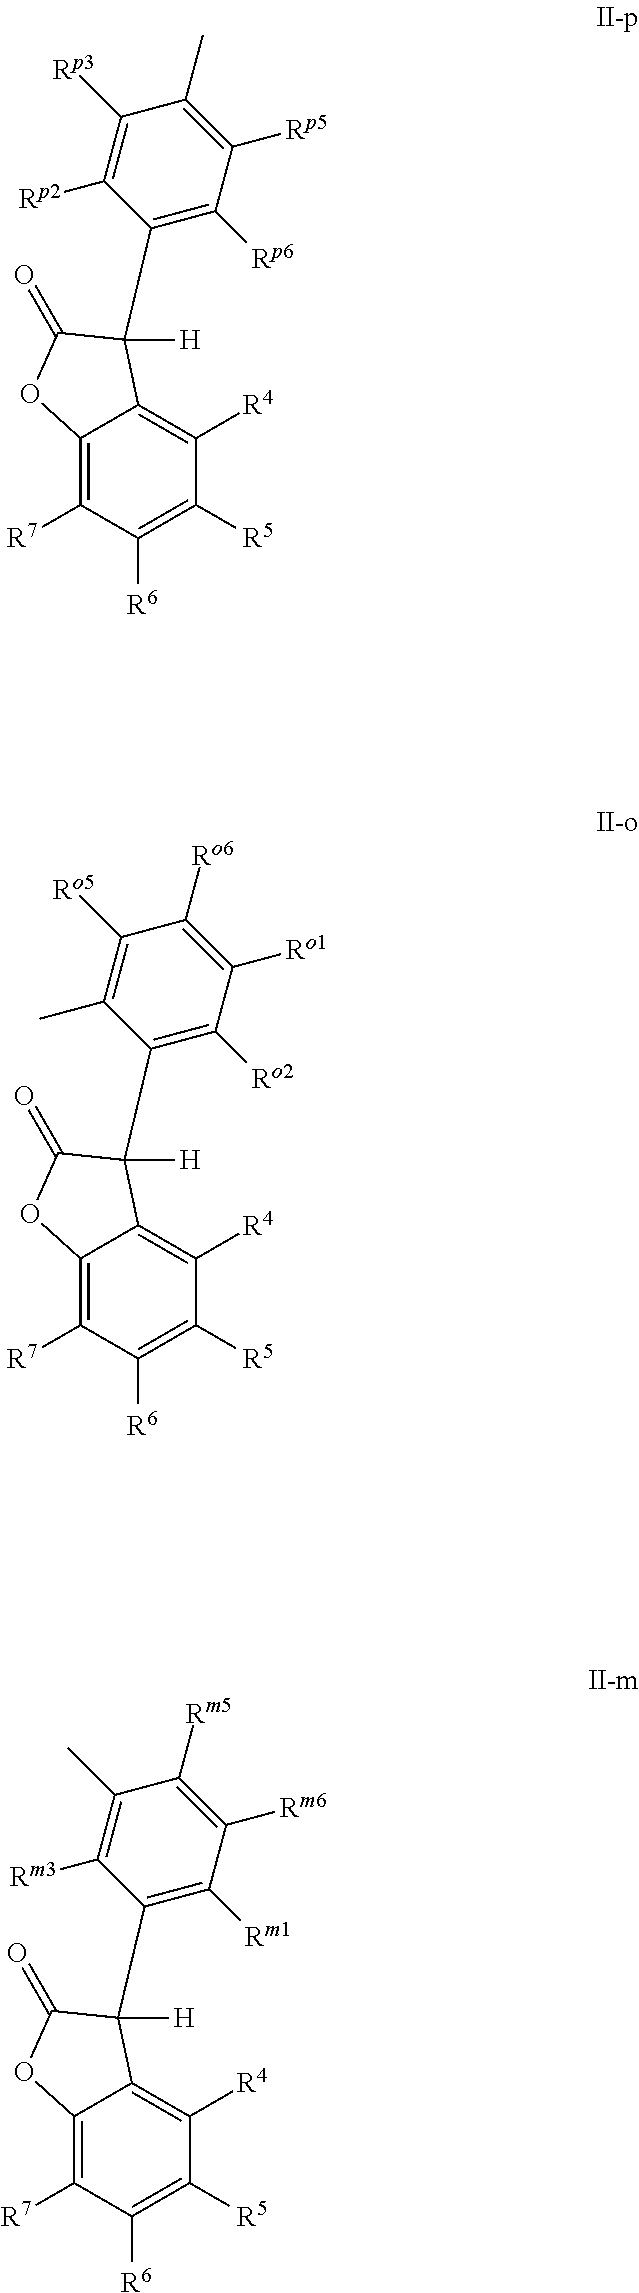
C12=C([R7])C([R6])=C([R5])C([R4])=C1C([H])(C1=C([Rp6])C([Rp5])=C(C)C([Rp3])=C1[Rp2])C(=O)O2.C12=C([R7])C([R6])=C([R5])C([R4])=C1C([H])(C1=C([Ro2])C([Ro1])=C([Ro6])C([Ro5])=C1C)C(=O)O2.C12=C([R7])C([R6])=C([R5])C([R4])=C1C([H])(C1=C([Rm1])C([Rm6])=C([Rm5])C(C)=C1[Rm3])C(=O)O2
